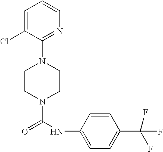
N1(C(NC2=CC=C(C(F)(F)F)C=C2)=O)CCN(C2=NC=CC=C2Cl)CC1
